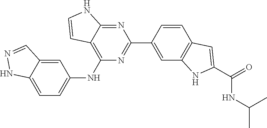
C1(NC2=CC=C3C(=C2)C=NN3)=C2C(=NC(C3=CC4=C(C=C3)C=C(C(=O)NC(C)C)N4)=N1)NC=C2
